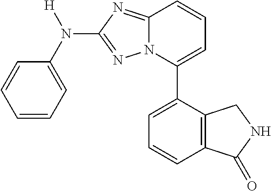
C1=CC=C(N([H])C2=NN3C(=N2)C=CC=C3C2=CC=CC3=C2CNC3=O)C=C1
